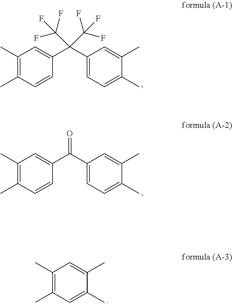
C1(C)=C(C)C=CC(C(C2=CC=C(C)C(C)=C2)(C(F)(F)F)C(F)(F)F)=C1.C1(C)=C(C)C=CC(C(C2=CC=C(C)C(C)=C2)=O)=C1.C1(C)=C(C)C=C(C)C(C)=C1
